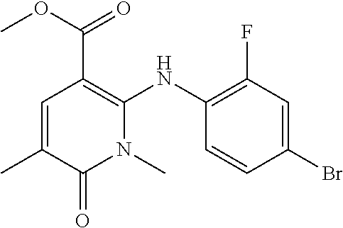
C1=CC(Br)=CC(F)=C1NC1=C(C(OC)=O)C=C(C)C(=O)N1C
